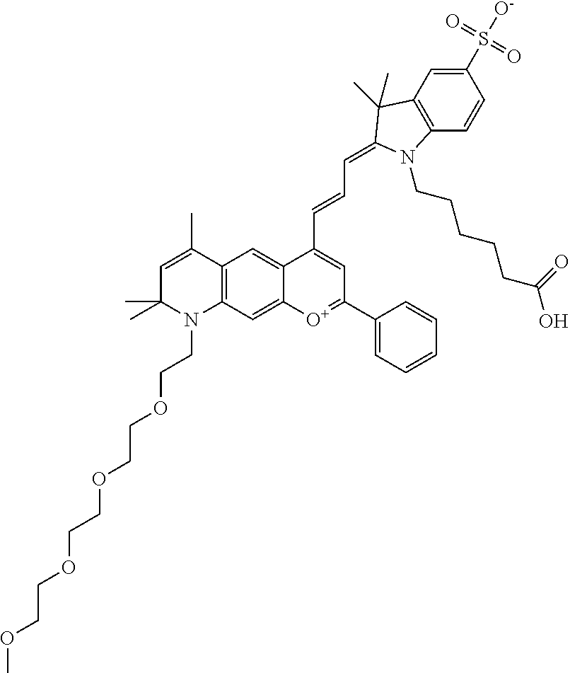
C12=C(C=C3C(=C1)[O+]=C(C1=CC=CC=C1)C=C3C=CC=C1C(C)(C)C3=C(C=CC(S([O-])(=O)=O)=C3)N1CCCCCC(=O)O)C(C)=CC(C)(C)N2CCOCCOCCOCCOC
